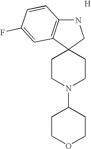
C12(CCN(C3CCOCC3)CC1)CNC1=C2C=C(F)C=C1.[H]
